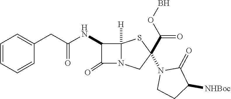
C1=CC=CC(CC(NC2C(=O)N3C2([H])SC(N2CCC([NHBoc])C2=O)(C(=O)OB)C3)=O)=C1
